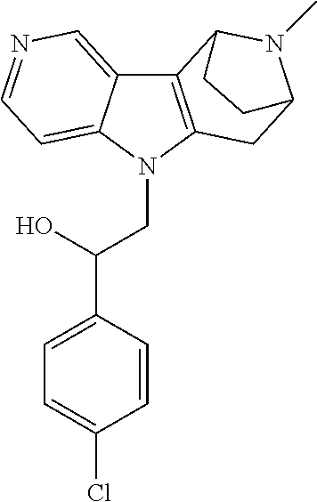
C12=C(N(CC(O)C3=CC=C(Cl)C=C3)C3=CC=NC=C13)CC1N(C)C2CC1
